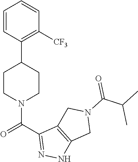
C1=CC=CC(C2CCN(C(C3=NNC4=C3CN(C(=O)C(C)C)C4)=O)CC2)=C1[CF3]
